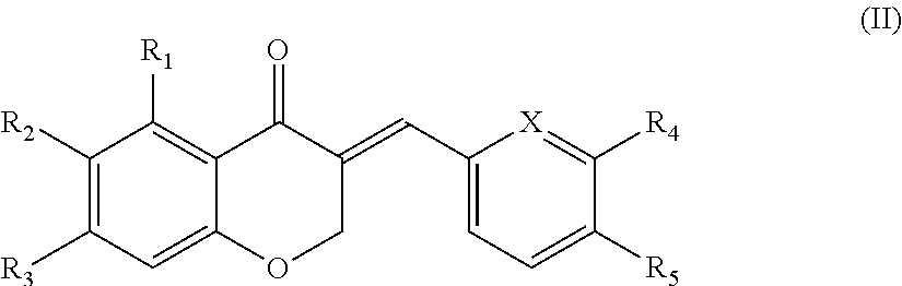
[R2]C1=C([R3])C=C2C(=C1[R1])C(=O)C(=CC1=CC=C([R5])C([R4])=[X]1)CO2
